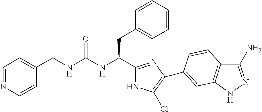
C(NC(CC1=CC=CC=C1)C1=NC(C2=CC3=C(C(N)=NN3)C=C2)=C(Cl)N1)(=O)NCC1=CC=NC=C1
